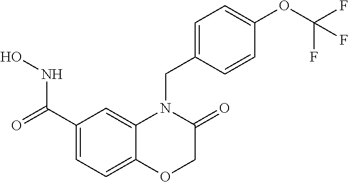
C1(C(=O)NO)=CC=C2C(=C1)N(CC1=CC=C(OC(F)(F)F)C=C1)C(=O)CO2
